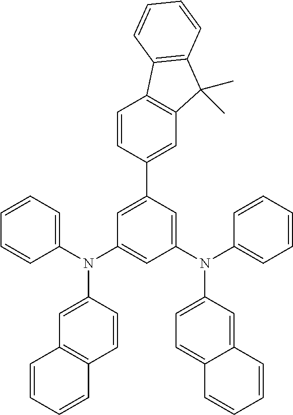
C1=CC=C(N(C2=CC(N(C3=CC=CC=C3)C3=CC=C4C(=C3)C=CC=C4)=CC(C3=CC4=C(C=C3)C3=C(C4(C)C)C=CC=C3)=C2)C2=CC3=C(C=C2)C=CC=C3)C=C1
